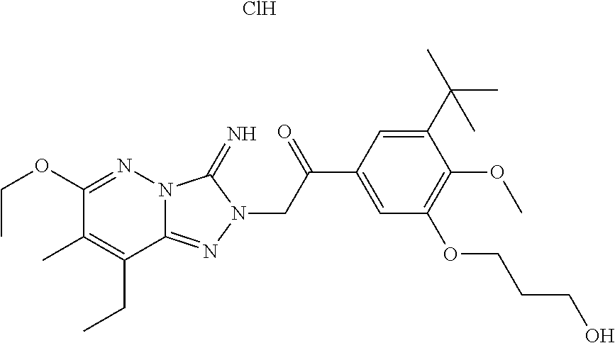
Cl.N12C(=NN(CC(C3=CC(OCCCO)=C(OC)C(C(C)(C)C)=C3)=O)C1=N)C(CC)=C(C)C(OCC)=N2
